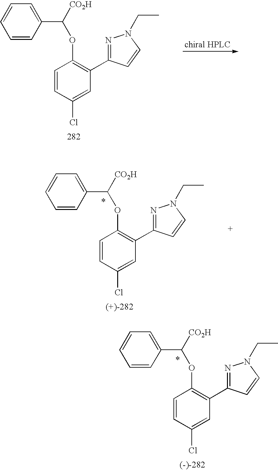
C1=CC(C([CO2H])OC2=C(C3=NN(CC)C=C3)C=C(Cl)C=C2)=CC=C1.C1=CC(C([CO2H])OC2=C(C3=NN(CC)C=C3)C=C(Cl)C=C2)=CC=C1.C1=CC(C([CO2H])OC2=C(C3=NN(CC)C=C3)C=C(Cl)C=C2)=CC=C1
